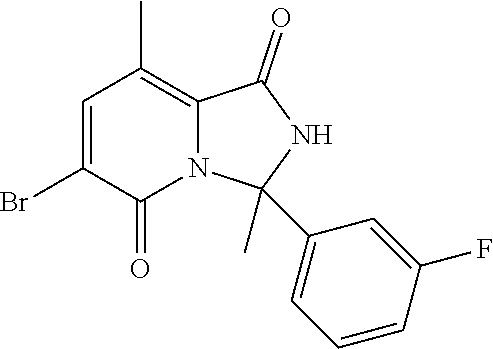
C1=C(Br)C(=O)N2C(=C1C)C(=O)NC2(C)C1=CC=CC(F)=C1
